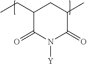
C1(CC)C(=O)N([Y])C(=O)C(C)C1
